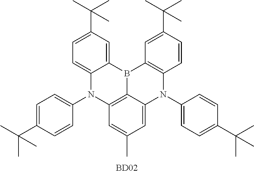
C1=C(C(C)(C)C)C=C2C(=C1)N(C1=CC=C(C(C)(C)C)C=C1)C1=C3B2C2=C(N(C4=CC=C(C(C)(C)C)C=C4)C3=CC(C)=C1)C=CC(C(C)(C)C)=C2.[BD02]
